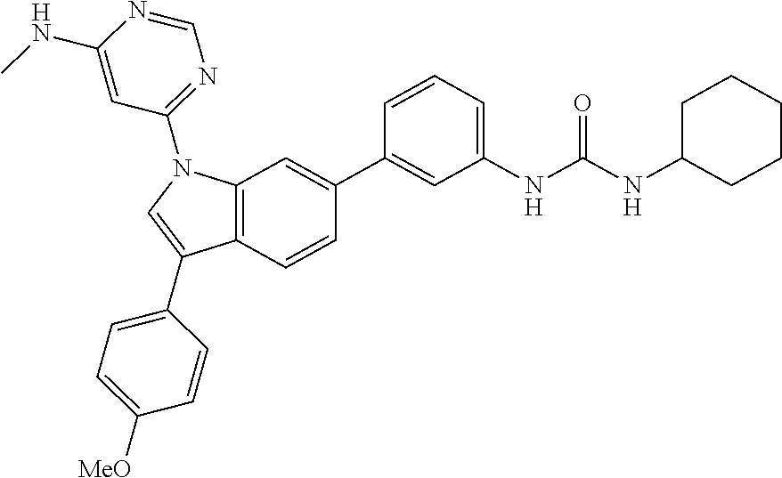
C12=C(C=CC(C3=CC(NC(NC4CCCCC4)=O)=CC=C3)=C1)C(C1=CC=C([MeO])C=C1)=CN2C1=NC=NC(NC)=C1
